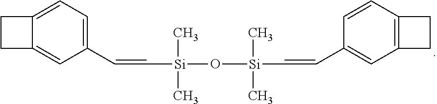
C1(C=C[Si](O[Si](C=CC2=CC3=C(C=C2)CC3)(C)C)(C)C)=CC=C2C(=C1)CC2
